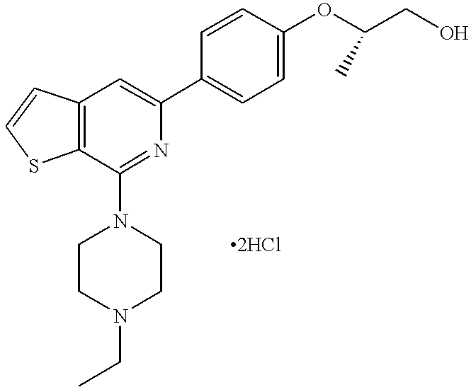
C12=C(C=C(C3=CC=C(OC(CO)C)C=C3)N=C1N1CCN(CC)CC1)C=CS2
